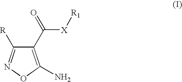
C1(C([X][R1])=O)=C(N)ON=C1[R]
